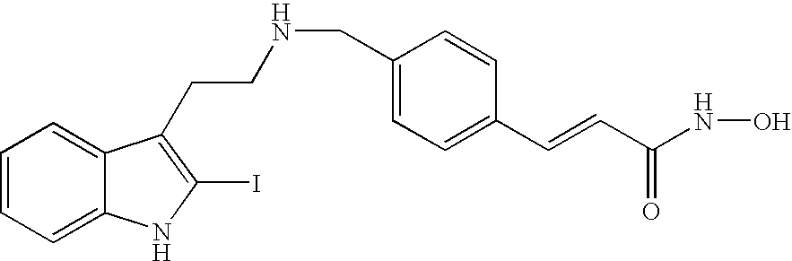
C1=CC=C2C(=C1)C(CCNCC1=CC=C(C=CC(=O)NO)C=C1)=C(I)N2
